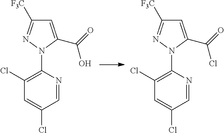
C1(Cl)=C(N2C(C(O)=O)=CC([F3C])=N2)N=CC(Cl)=C1.C1(Cl)=C(N2C(C(Cl)=O)=CC([F3C])=N2)N=CC(Cl)=C1
